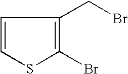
C1=CSC(Br)=C1CBr
